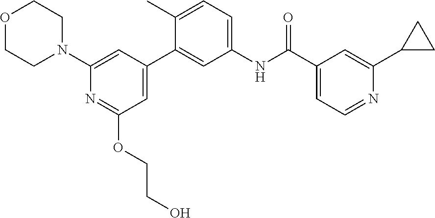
O1CCN(C2=CC(C3=CC(NC(C4=CC=NC(C5CC5)=C4)=O)=CC=C3C)=CC(OCCO)=N2)CC1
